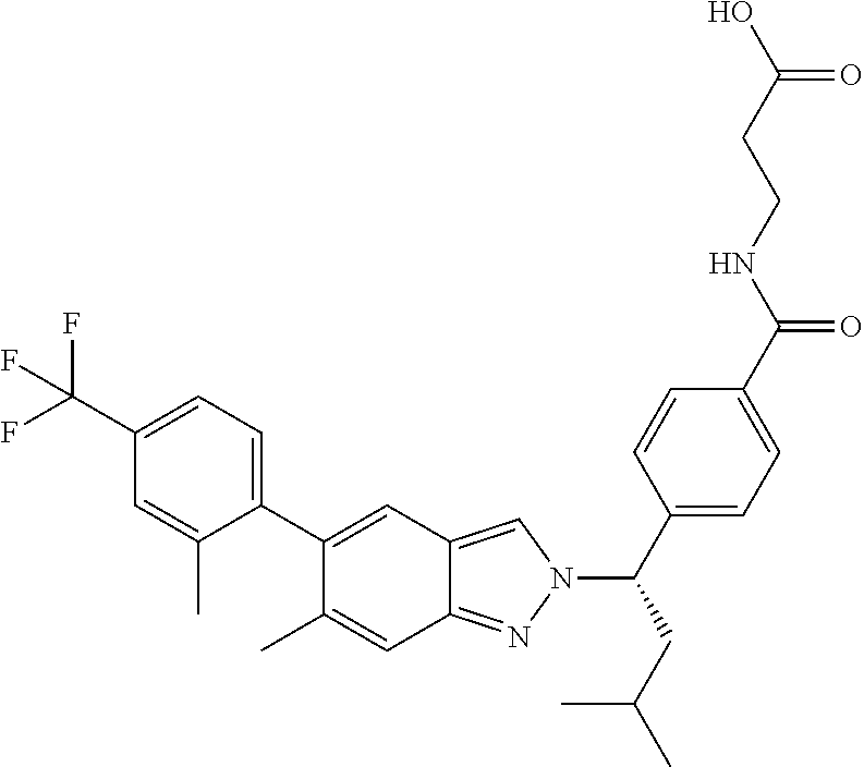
C1(C(F)(F)F)=CC=C(C2=CC3=CN(C(CC(C)C)C4=CC=C(C(NCCC(O)=O)=O)C=C4)N=C3C=C2C)C(C)=C1
